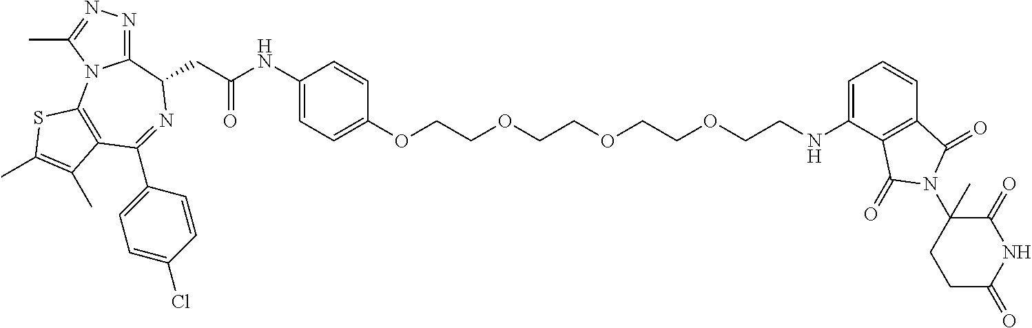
C12=NN=C(C)N1C1=C(C(C3=CC=C(Cl)C=C3)=NC2CC(NC2=CC=C(OCCOCCOCCOCCNC3=CC=CC4=C3C(=O)N(C3(C)CCC(=O)NC3=O)C4=O)C=C2)=O)C(C)=C(C)S1
